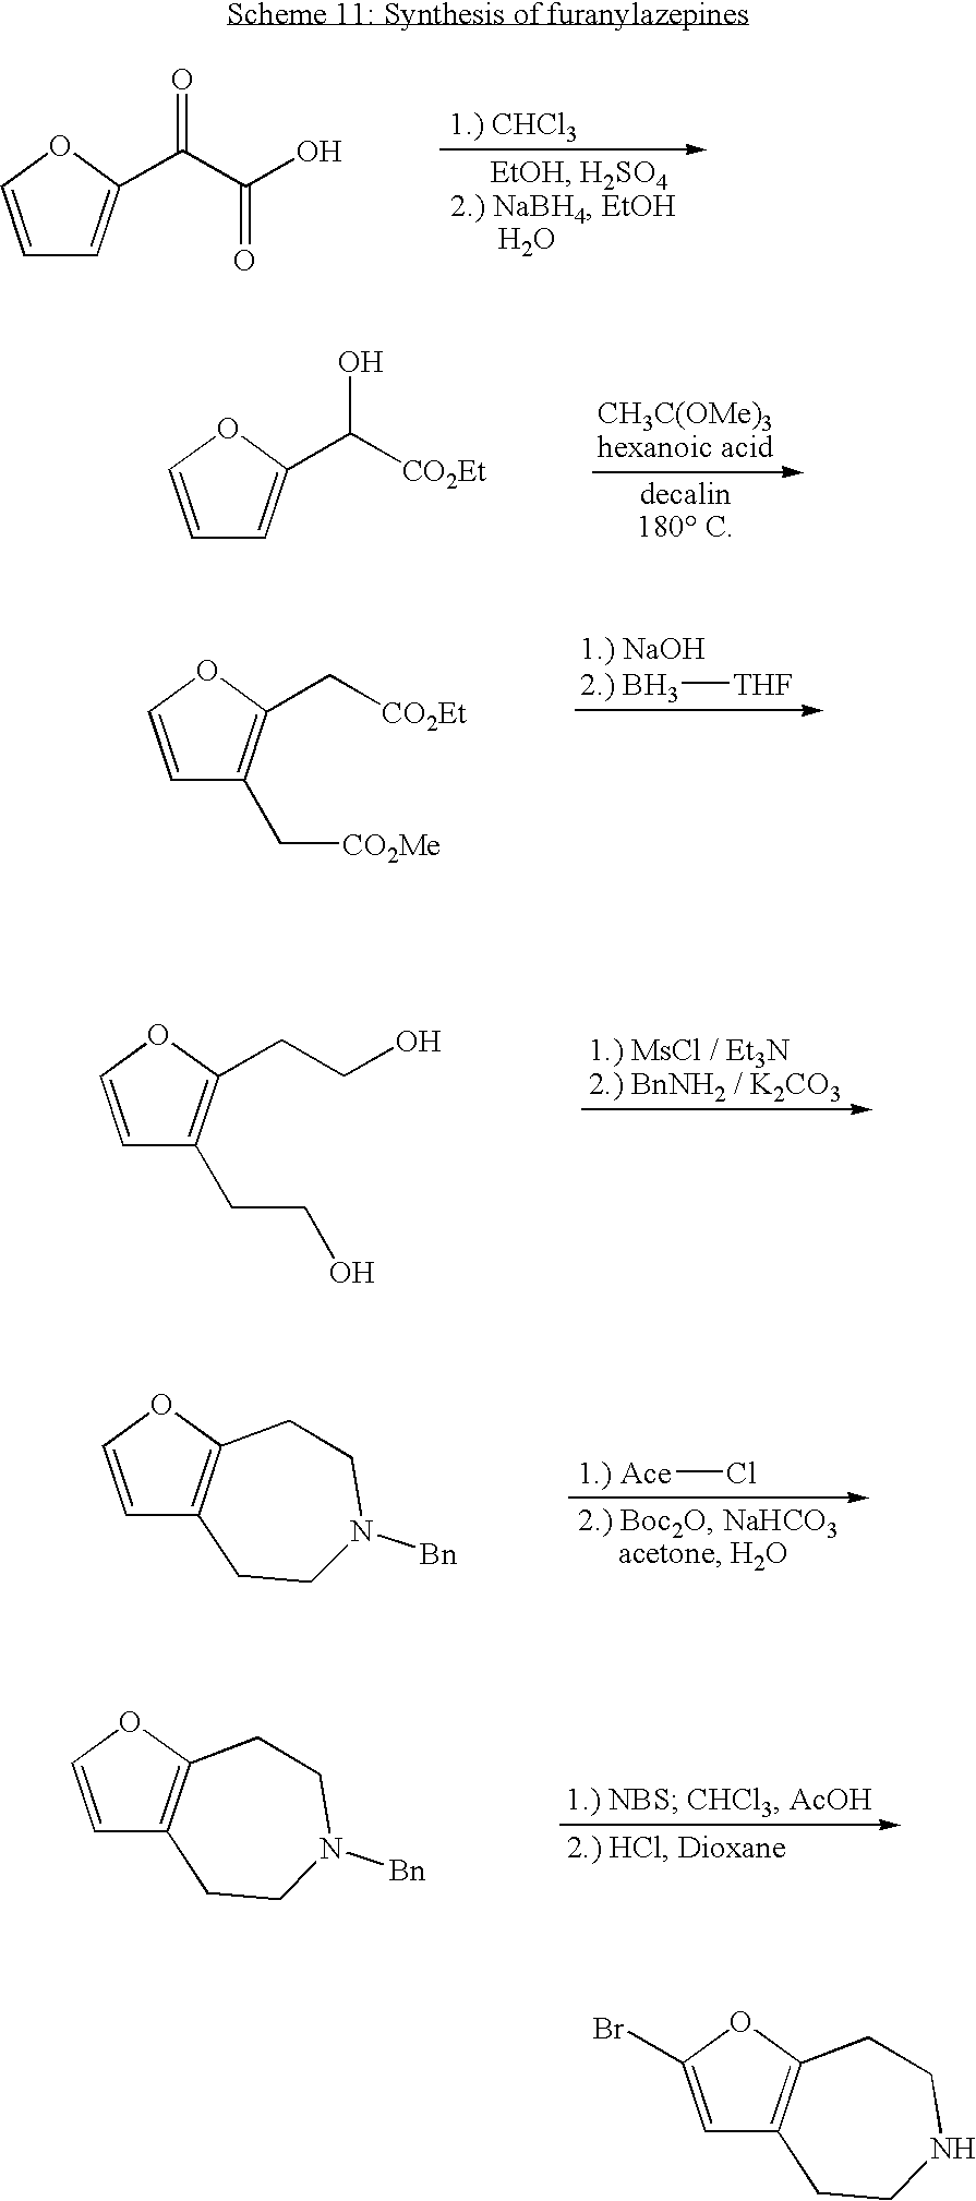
C1=COC(C(C(O)=O)=O)=C1.C1=COC(C([CO2Et])O)=C1.[2.) BH3][THF].C1=COC(C[CO2Et])=C1C[CO2Me].C1=COC(CCO)=C1CCO.[1.) Ace]Cl.C1=COC2=C1CCN([Bn])CC2.C1=COC2=C1CCN([Bn])CC2.C1=C(Br)OC2=C1CCNCC2
